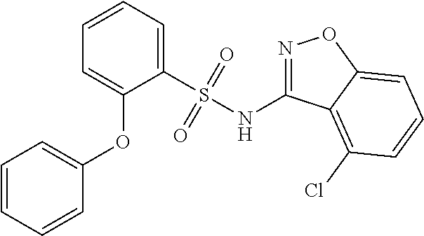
C1=CC=C(S(NC2=NOC3=CC=CC(Cl)=C23)(=O)=O)C(OC2=CC=CC=C2)=C1
